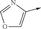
O1C=C(->C)N=C1
